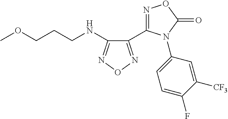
C1(C2=NOC(=O)N2C2=CC=C(F)C([CF3])=C2)=NON=C1NCCCOC
